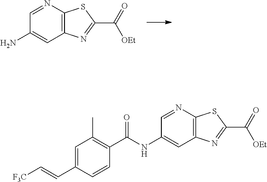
NC1=CC2=C(SC(C(=O)[OEt])=N2)N=C1.C1=CC(C(NC2=CC3=C(N=C2)SC(C(=O)[OEt])=N3)=O)=C(C)C=C1C=C[F3C]
